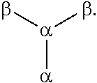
[a]([a])(b)b
